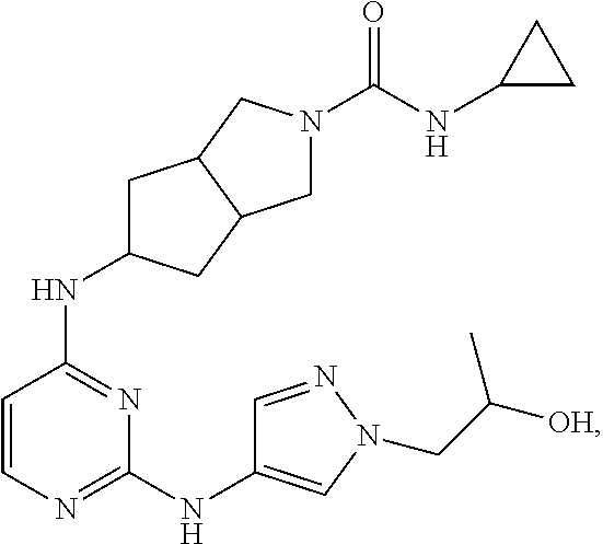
N1=C(NC2CC3C(C2)CN(C(=O)NC2CC2)C3)C=CN=C1NC1=CN(CC([OH])C)N=C1
